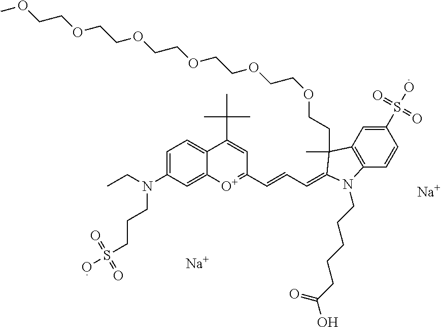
[Na].[Na].C1=C(N(CC)CCCS(O)(=O)=O)C=C2C(=C1)C(C(C)(C)C)=CC(C=CC=C1C(C)(CCOCCOCCOCCOCCOCCOC)C3=C(C=CC(S(O)(=O)=O)=C3)N1CCCCCC(O)=O)=[O+]2
